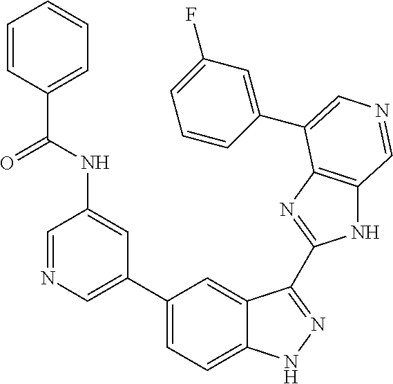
C1(C2=CN=CC(NC(C3=CC=CC=C3)=O)=C2)=CC=C2C(=C1)C(C1=NC3=C(N1)C=NC=C3C1=CC(F)=CC=C1)=NN2
